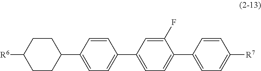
[R6]C1CCC(C2=CC=C(C3=CC=C(C4=CC=C([R7])C=C4)C(F)=C3)C=C2)CC1
